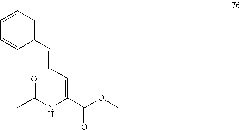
CC(NC(C(OC)=O)=CC=CC1=CC=CC=C1)=O
